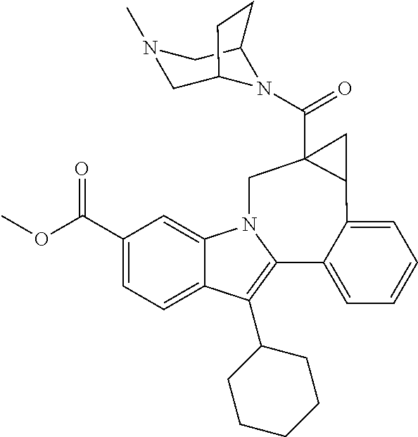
C1(C(OC)=O)=CC=C2C(=C1)N1C(=C2C2CCCCC2)C2=CC=CC=C2C2C(C(=O)N3C4CN(C)CC3CC4)(C1)C2
